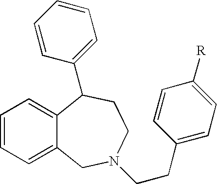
C1=CC=C2C(=C1)C(C1=CC=CC=C1)CCN(CCC1=CC=C([R])C=C1)C2
